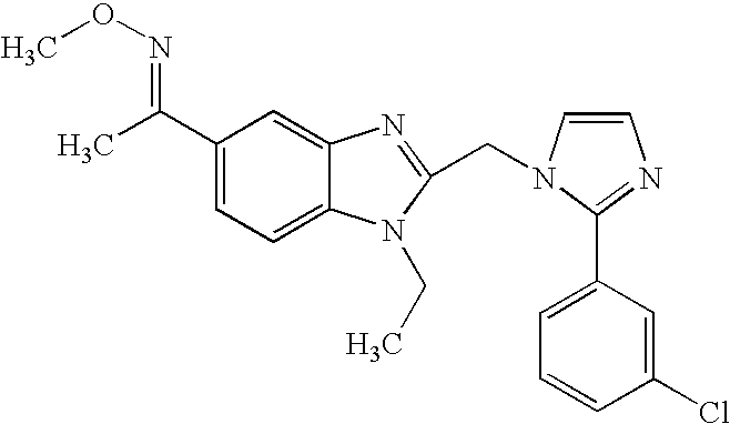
C1(C(C)=NOC)=CC=C2C(=C1)N=C(CN1C=CN=C1C1=CC=CC(Cl)=C1)N2CC
